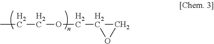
CCCOCC1OC1
